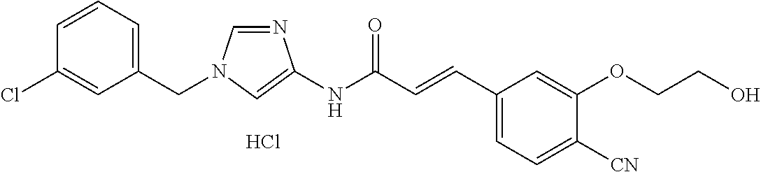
N1=CN(CC2=CC=CC(Cl)=C2)C=C1NC(C=CC1=CC=C([CN])C(OCCO)=C1)=O.Cl
